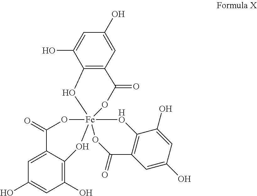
C1=C(O)C=C(O)C2=C1C(=O)O[Fe]13(OC(=O)C4=CC(O)=CC(O)=C4O1)(OC(=O)C1=C(C(O)=CC(O)=C1)[HO]3)O2
